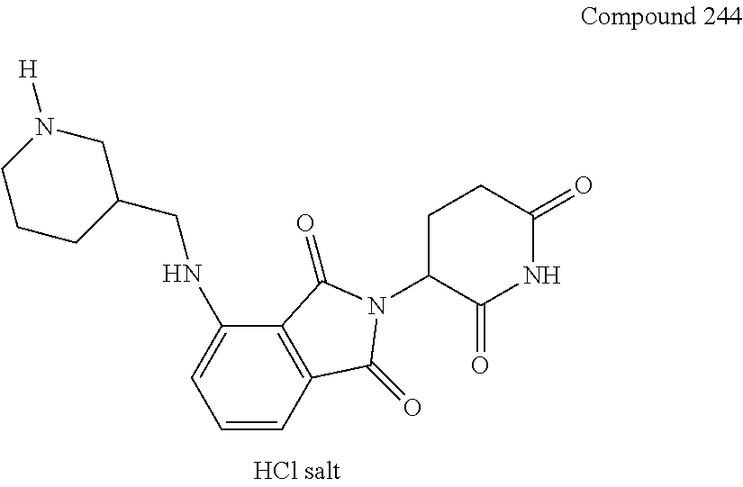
C12=C(C(=O)N(C3C(=O)NC(=O)CC3)C1=O)C(NCC1CN([H])CCC1)=CC=C2
